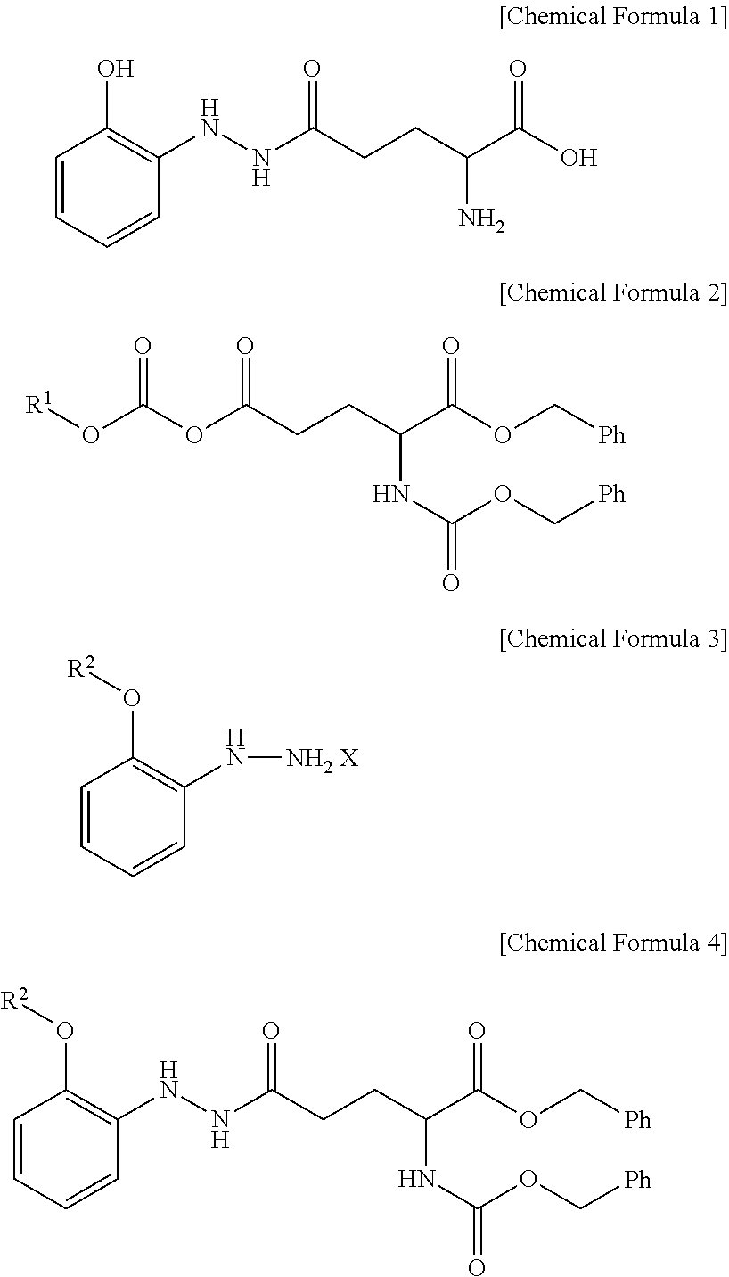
C1=CC=CC(NNC(CCC(C(O)=O)N)=O)=C1O.[R1]OC(OC(CCC(C(OC[Ph])=O)NC(OC[Ph])=O)=O)=O.C1=CC=CC(N[NH2 X])=C1O[R2].C1=CC=CC(NNC(CCC(C(OC[Ph])=O)NC(OC[Ph])=O)=O)=C1O[R2]
